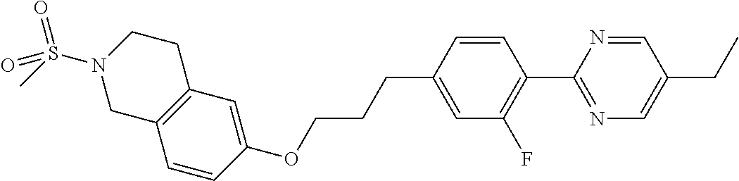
C1=CC(OCCCC2=CC(F)=C(C3=NC=C(CC)C=N3)C=C2)=CC2=C1CN(S(C)(=O)=O)CC2
